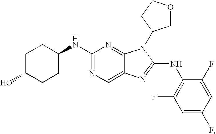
C1C(O)CCC(NC2=NC=C3C(=N2)N(C2COCC2)C(NC2=C(F)C=C(F)C=C2F)=N3)C1
